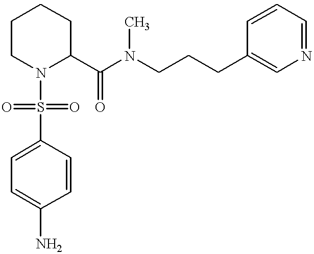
C(C1=CN=CC=C1)CCN(C(C1CCCCN1S(C1=CC=C(N)C=C1)(=O)=O)=O)C
